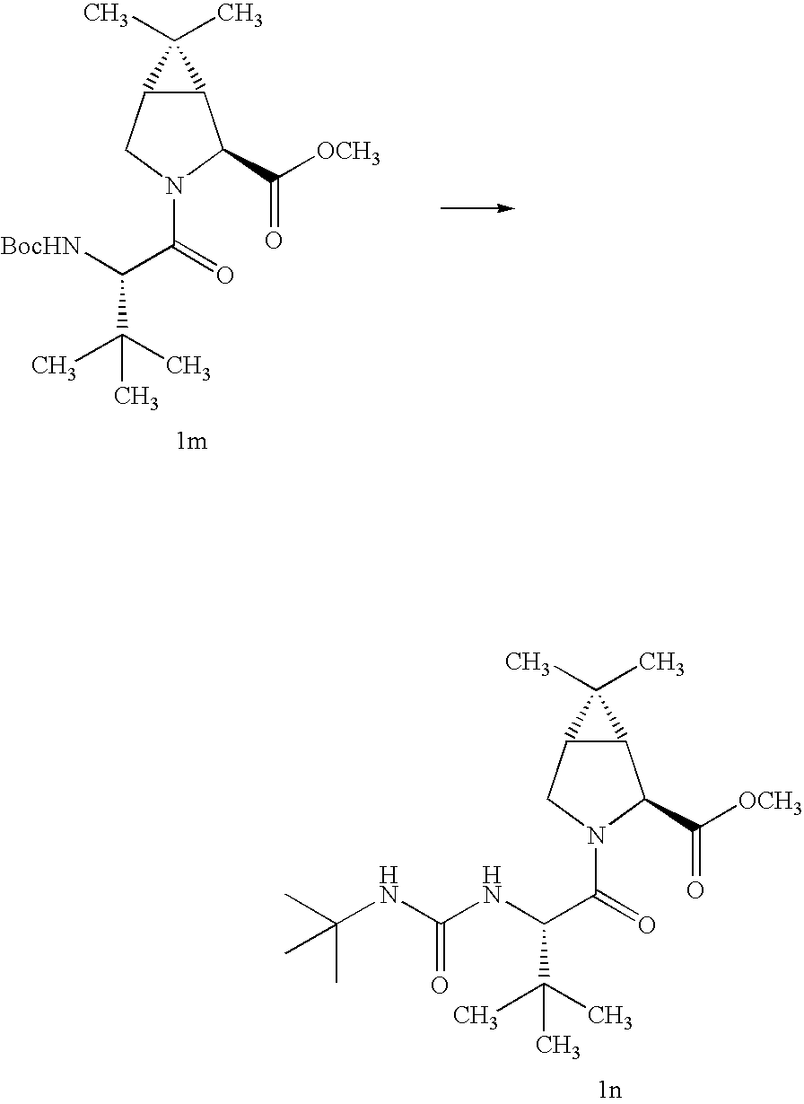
C12C(CN(C(C(NC(NC(C)(C)C)=O)C(C)(C)C)=O)C1C(=O)[OCH3])C2(C)C.C12C(CN(C(C([BocHN])C(C)(C)C)=O)C1C(=O)[OCH3])C2(C)C
